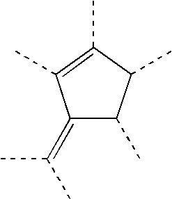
C1(=C(C)C)C(C)C(C)C(C)=C1C
